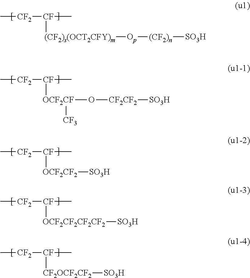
C[CF2][CF](C)[(CF2)s(OCT2CFY)m][Op][(CF2)n][SO3H].C[CF2][CF](C)[OCF2CF](O[CF2CF2][SO3H])[CF3].C[CF2][CF](C)[OCF2CF2][SO3H].C[CF2][CF](C)[OCF2CF2CF2CF2][SO3H].C[CF2][CF](C)[CF2OCF2CF2][SO3H]
